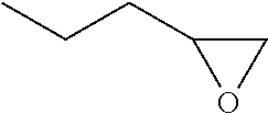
C1C(CCC)O1
